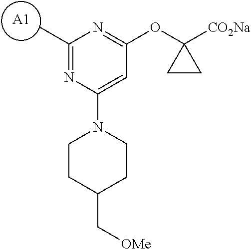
C1(C)=NC(N2CCC(C[OMe])CC2)=CC(OC2([CO2Na])CC2)=N1.[A1]
